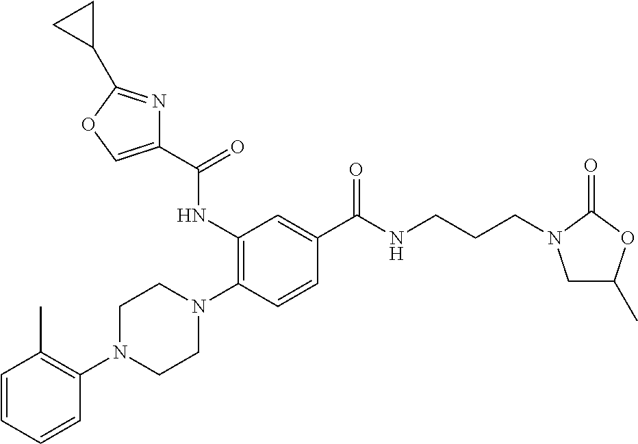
C1=CC=CC(N2CCN(C3=C(NC(C4=COC(C5CC5)=N4)=O)C=C(C(NCCCN4CC(C)OC4=O)=O)C=C3)CC2)=C1C
